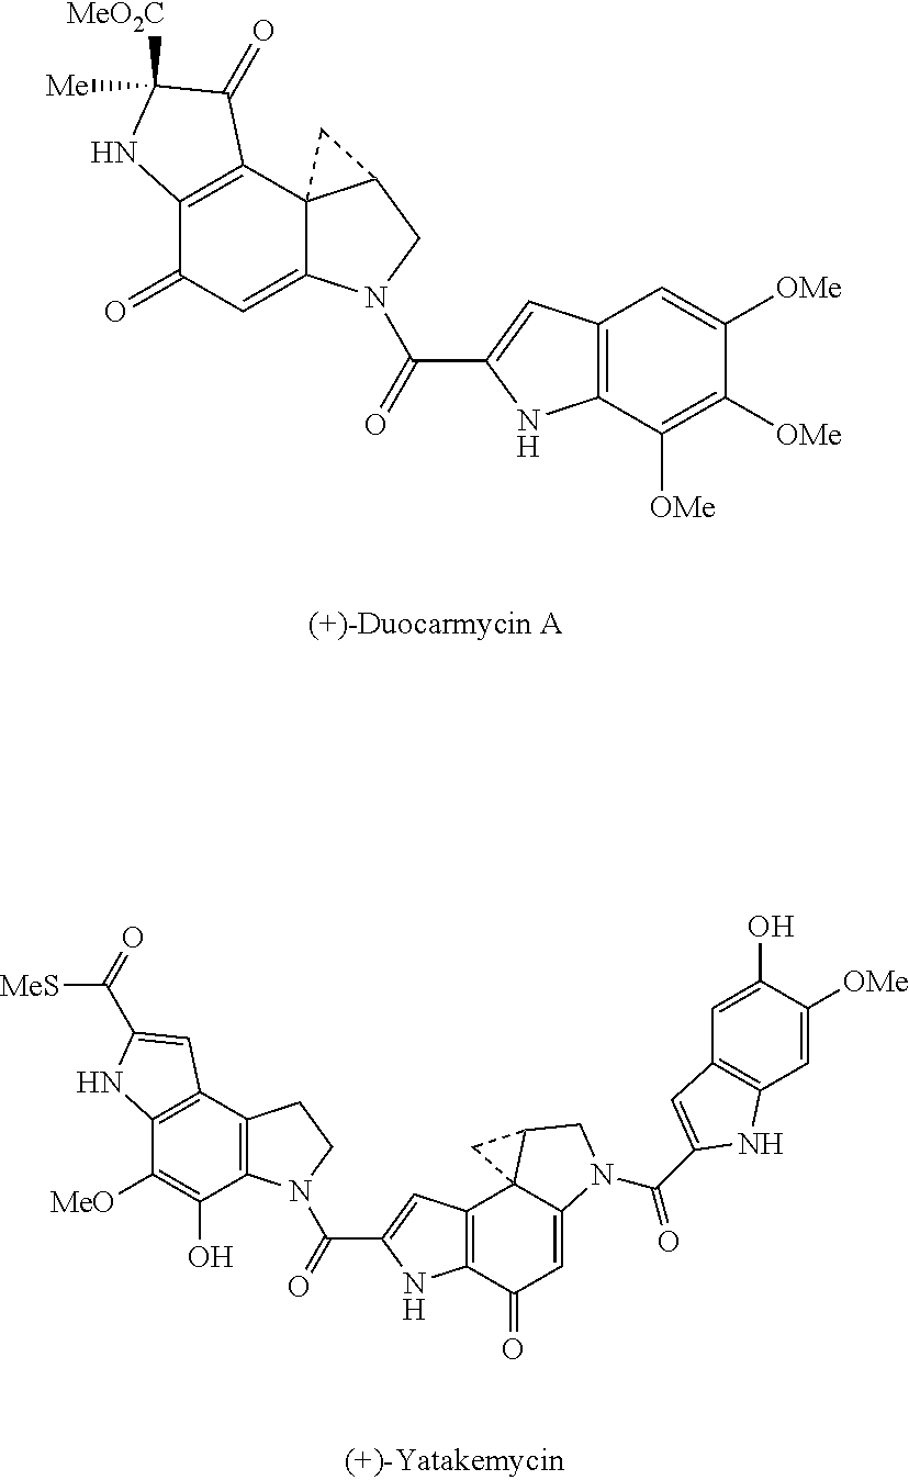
C12=C(C([OMe])=C([OMe])C([OMe])=C1)NC(C(=O)N1C3=CC(=O)C4=C(C35C(C1)C5)C(=O)C([MeO2C])([Me])N4)=C2.C12=C(C(=O)C=C3N(C(=O)C4=CC5=C(C=C([OMe])C(O)=C5)N4)CC4C13C4)NC(C(=O)N1C3=C(C4=C(C([MeO])=C3O)NC(C(=O)[MeS])=C4)CC1)=C2
